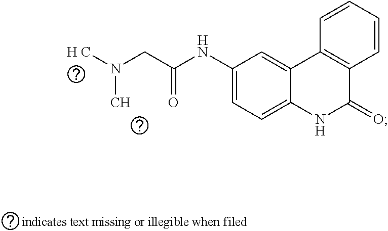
C1(NC(CN([H C])C)=O)=CC=C2C(=C1)C1=C(C(=O)N2)C=CC=C1
